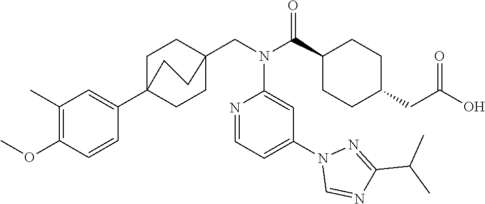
C1(C(N(CC23CCC(C4=CC(C)=C(OC)C=C4)(CC2)CC3)C2=CC(N3C=NC(C(C)C)=N3)=CC=N2)=O)CCC(CC(O)=O)CC1
